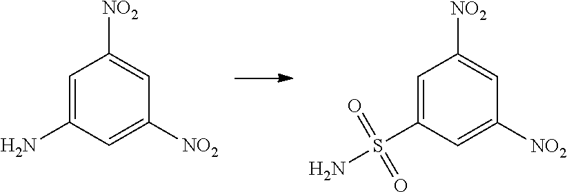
C1=C(N)C=C([NO2])C=C1[NO2].C1=C(S(N)(=O)=O)C=C([NO2])C=C1[NO2]
